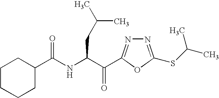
C1(C(NC(C(=O)C2=NN=C(SC(C)C)O2)CC(C)C)=O)CCCCC1
